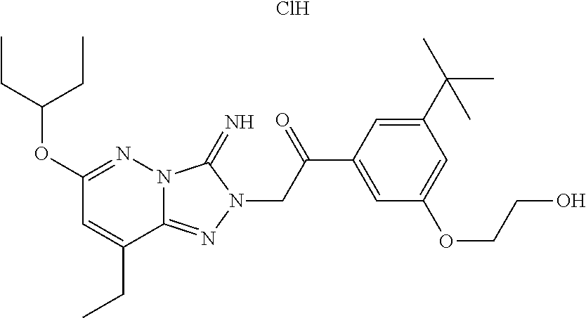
C1(OC(CC)CC)=NN2C(=NN(CC(C3=CC(OCCO)=CC(C(C)(C)C)=C3)=O)C2=N)C(CC)=C1.Cl
